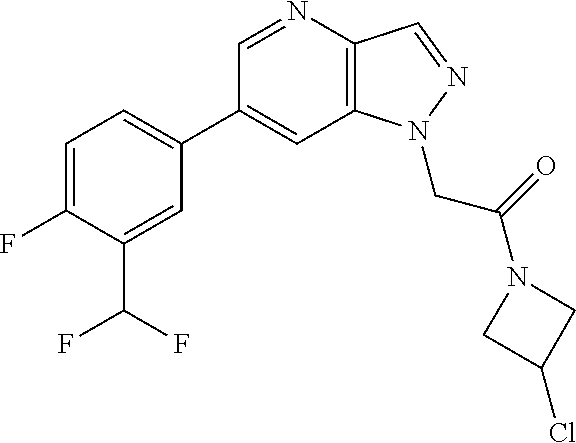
C1(C2=CC=C(F)C(C(F)F)=C2)=CC2=C(C=NN2CC(=O)N2CC(Cl)C2)N=C1
